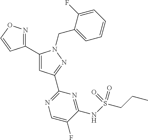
C1(C2=NOC=C2)=CC(C2=NC=C(F)C(NS(CCC)(=O)=O)=N2)=NN1CC1=CC=CC=C1F
